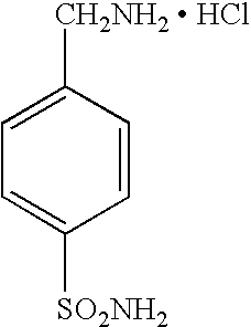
C1=C([CH2NH2  HCl])C=CC([SO2NH2])=C1
